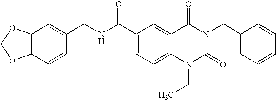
C12=C(C=CC(CNC(C3=CC=C4C(=C3)C(=O)N(CC3=CC=CC=C3)C(=O)N4CC)=O)=C1)OCO2
